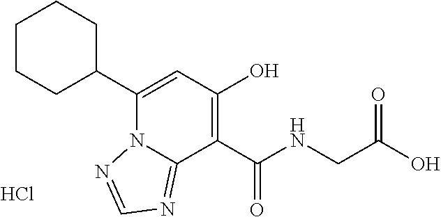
C1CC(C2=CC(O)=C(C(NCC(O)=O)=O)C3=NC=NN23)CCC1.Cl
